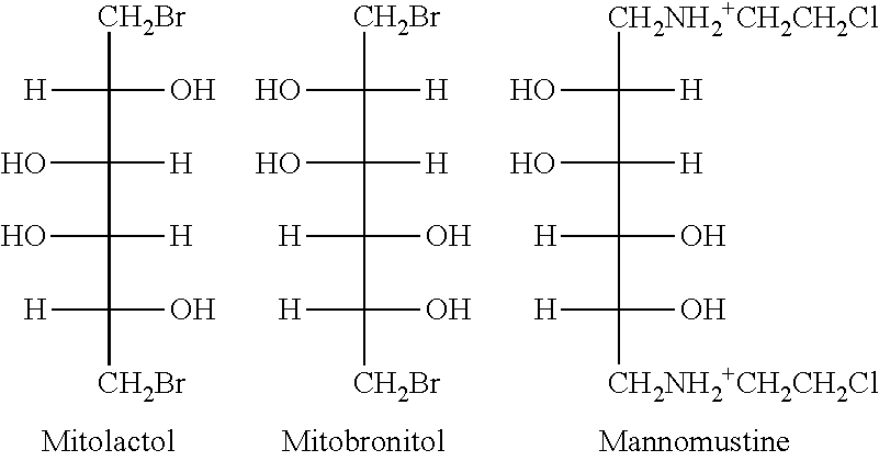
[CH2Br]C([H])(O)C(O)([H])C([H])(C(O)([CH2Br])[H])O.[CH2Br]C(O)([H])C(O)([H])C(O)(C(O)([CH2Br])[H])[H].[CH2NH2+CH2CH2Cl]C(O)([H])C(O)([H])C(O)(C(O)([CH2NH2+CH2CH2Cl])[H])[H]
